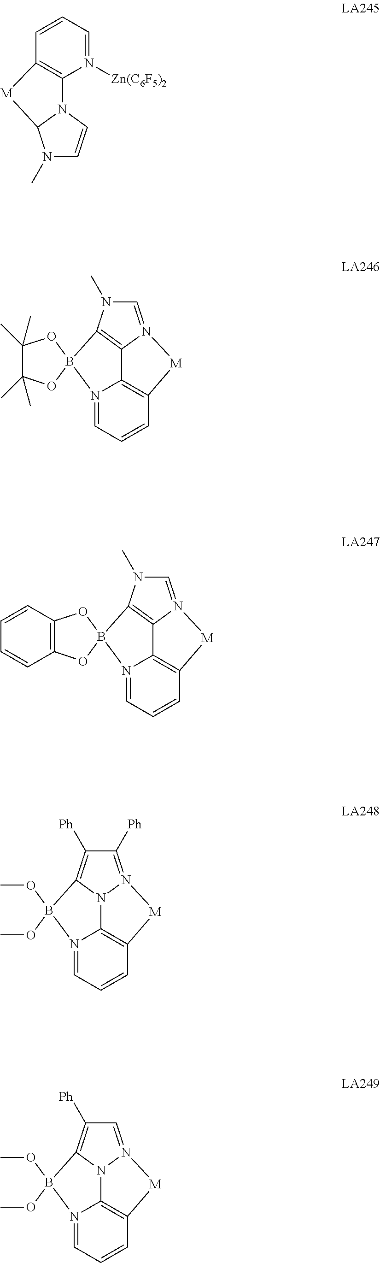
C1=CC=N([Zn(C6F5)2])C2=C1[M]C1N2C=CN1C.N12=CC=CC3=C1C1=C(N(C)C=N1[M]3)B21OC(C)(C)C(C)(C)O1.N12=CC=CC3=C1C1=C(N(C)C=N1[M]3)B21OC2=C(O1)C=CC=C2.N12=CC=CC3=C1N1N(=C([Ph])C([Ph])=C1B2(OC)OC)[M]3.N12=CC=CC3=C1N1N(=CC([Ph])=C1B2(OC)OC)[M]3
